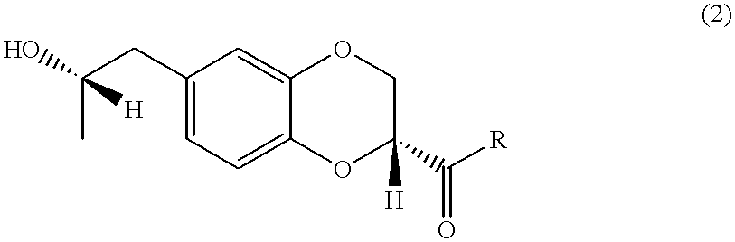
C(C)(CC1=CC=C2C(=C1)OCC(C([R])=O)([H])O2)(O)[H]
